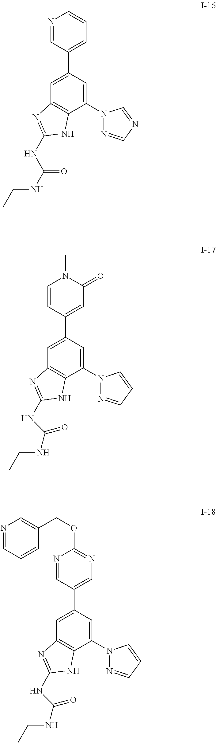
C1=C(C2=CC=CN=C2)C=C(N2N=CN=C2)C2=C1N=C(NC(NCC)=O)N2.C1=C(C2=CC(=O)N(C)C=C2)C=C(N2N=CC=C2)C2=C1N=C(NC(NCC)=O)N2.C1=C(C2=CN=C(OCC3=CN=CC=C3)N=C2)C=C(N2N=CC=C2)C2=C1N=C(NC(NCC)=O)N2
